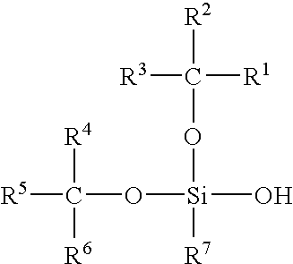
[R5]C([R4])([R6])O[Si](OC([R1])([R3])[R2])([R7])O
